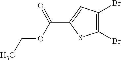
C1(Br)=C(Br)C=C(C(OCC)=O)S1
